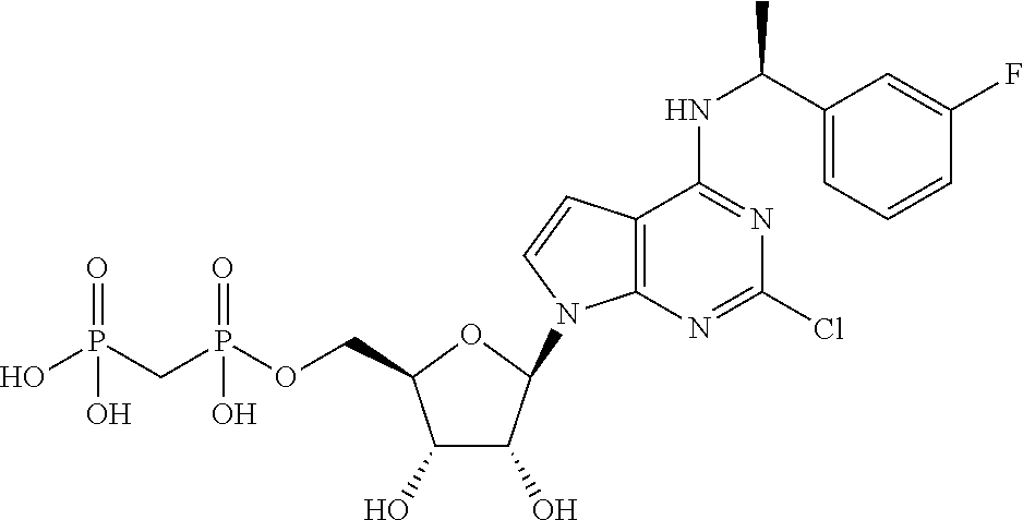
C1(O)C(O)C(N2C3=C(C=C2)C(NC(C2=CC=CC(F)=C2)C)=NC(Cl)=N3)OC1COP(CP(O)(=O)O)(=O)O
